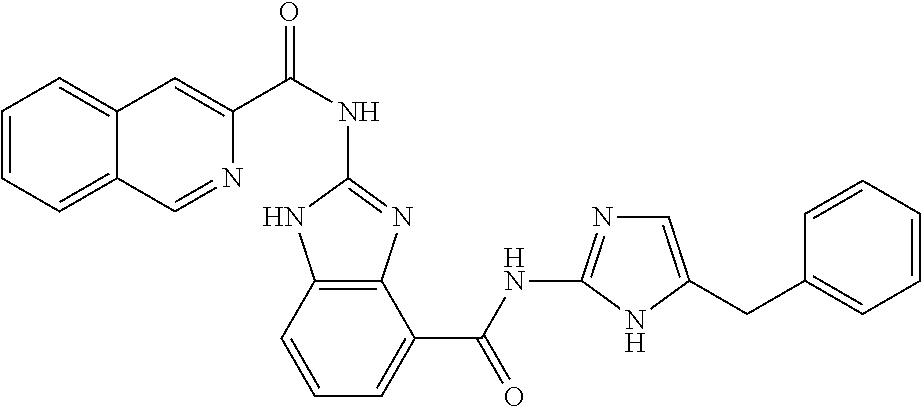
C1(NC(C2=CC3=CC=CC=C3C=N2)=O)=NC2=C(N1)C=CC=C2C(NC1=NC=C(CC2=CC=CC=C2)N1)=O
